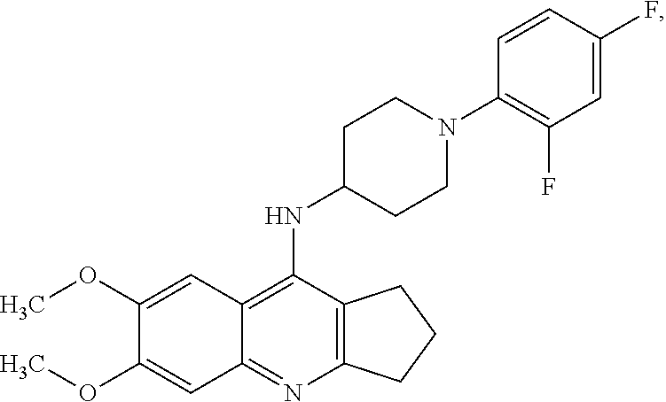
C12=C(N=C3C(=C1NC1CCN(C4=C(F)C=C(F)C=C4)CC1)C=C(OC)C(OC)=C3)CCC2
